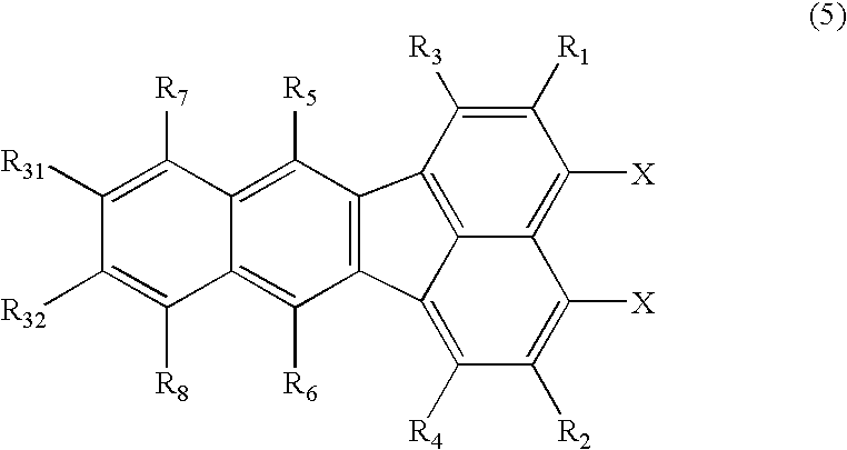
C1([R1])=C([R3])C2=C3C(=C1[X])C([X])=C([R2])C([R4])=C3C1=C2C([R5])=C2C(=C1[R6])C([R8])=C([R32])C([R31])=C2[R7]
